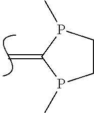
C=C1P(C)CCP1C
